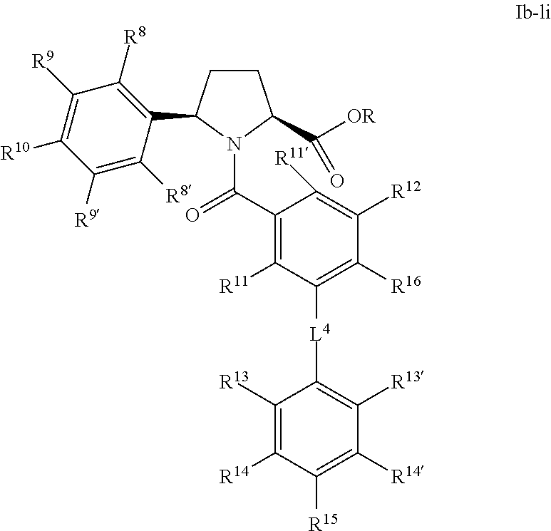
C1CC(C2=C([R8])C([R9])=C([R10])C([R9])=C2[R8])N(C(=O)C2=C([R11])C([L4]C3=C([R13])C([R14])=C([R15])C([R14])=C3[R13])=C([R16])C([R12])=C2[R11])C1C(=O)[OR]
